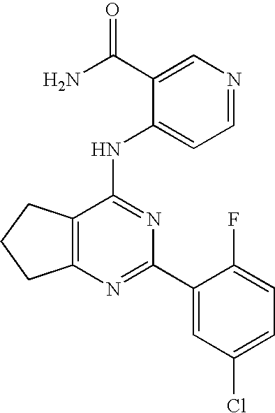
C12=C(CCC1)C(NC1=CC=NC=C1C(N)=O)=NC(C1=CC(Cl)=CC=C1F)=N2
